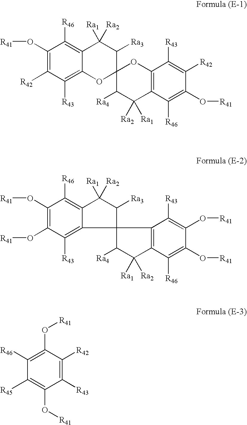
C1(O[R41])=C([R42])C([R43])=C2C(=C1[R46])C([Ra2])([Ra1])C([Ra3])C1(O2)C([Ra4])C([Ra2])([Ra1])C2=C(O1)C([R43])=C([R42])C(O[R41])=C2[R46].C1(O[R41])=C(O[R41])C([R43])=C2C(=C1[R46])C([Ra1])([Ra2])C([Ra3])C21C([Ra4])C([Ra1])([Ra2])C2=C1C([R43])=C(O[R41])C(O[R41])=C2[R46].C1([R46])=C(O[R41])C([R42])=C([R43])C(O[R41])=C1[R45]
